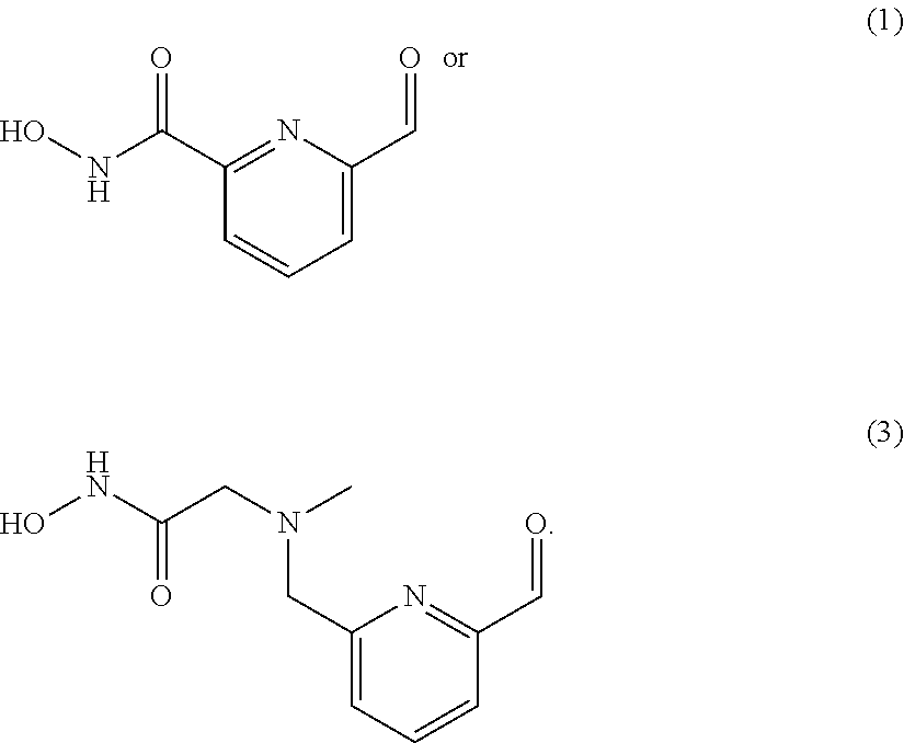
C1=C(C=O)N=C(C(NO)=O)C=C1.C1(CN(CC(NO)=O)C)=CC=CC(C=O)=N1
